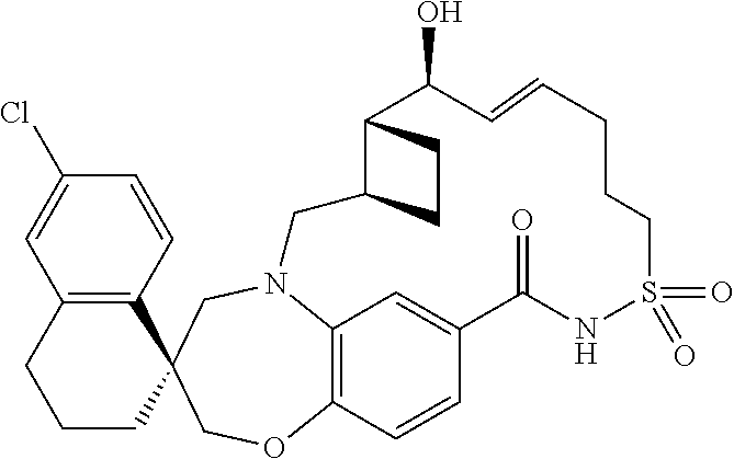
C12=C(C=CC(Cl)=C1)C1(CCC2)COC2=C3N(C1)CC1C(CC1)C(O)C=CCCCS(=O)(=O)NC(=O)C(=C3)C=C2
